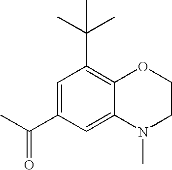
C1=C(C(C)=O)C=C2C(=C1C(C)(C)C)OCCN2C
